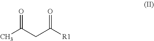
C(CC(=O)[R1])(C)=O
